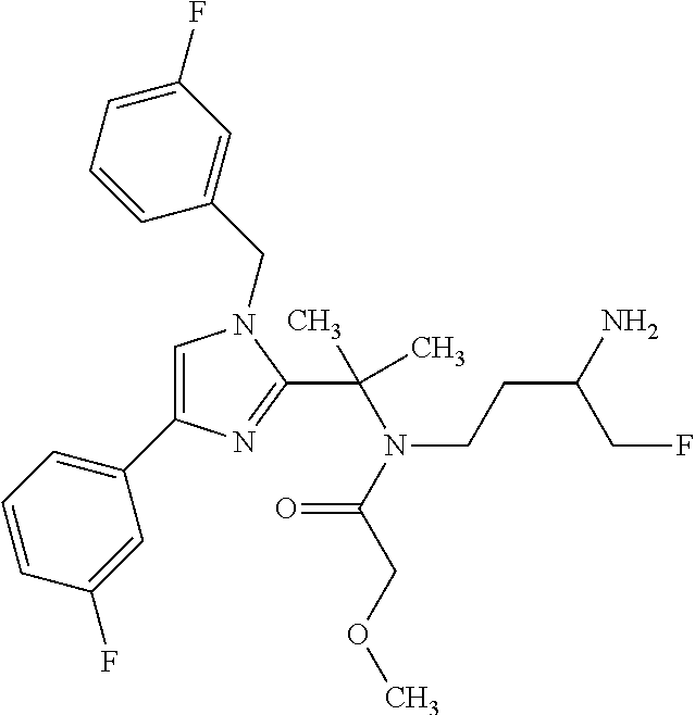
C1=C(C2=CC=CC(F)=C2)N=C(C(N(CCC(N)CF)C(=O)COC)(C)C)N1CC1=CC(F)=CC=C1
